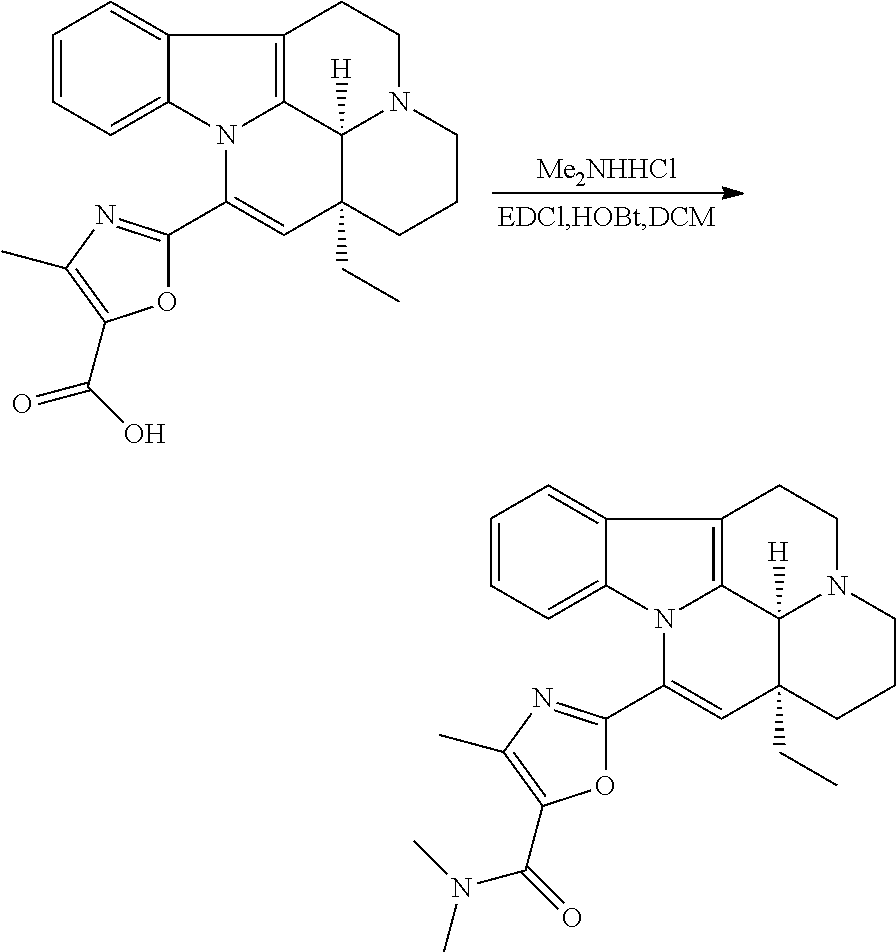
C12=CC=CC=C1N1C3=C2CCN2C3([H])C(CC)(CCC2)C=C1C1=NC(C)=C(C(N(C)C)=O)O1.[Me2NHHCl].C12=CC=CC=C1N1C3=C2CCN2C3([H])C(CC)(CCC2)C=C1C1=NC(C)=C(C(O)=O)O1
